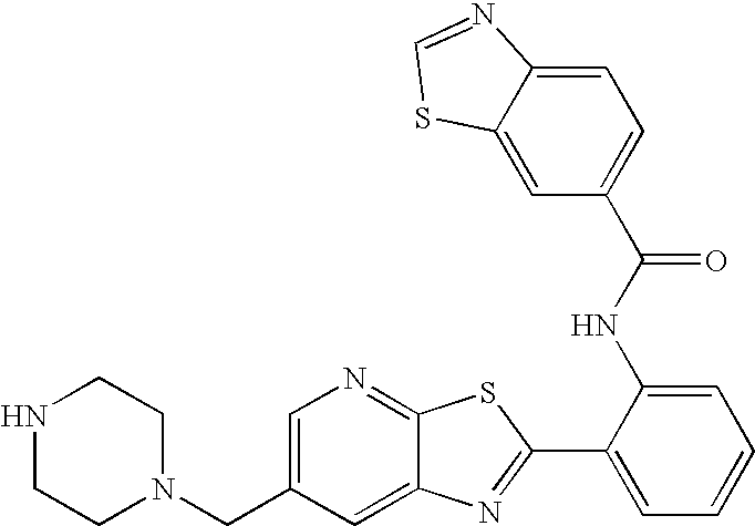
C12=CC(CN3CCNCC3)=CN=C1SC(C1=CC=CC=C1NC(=O)C1=CC=C3C(=C1)SC=N3)=N2
